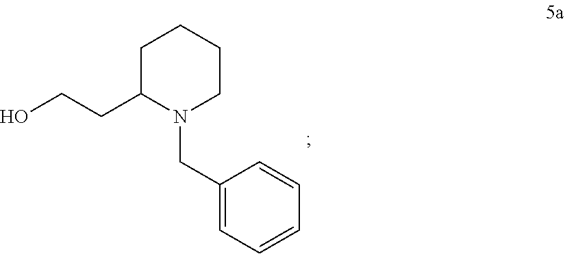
C1C(CCO)N(CC2=CC=CC=C2)CCC1
